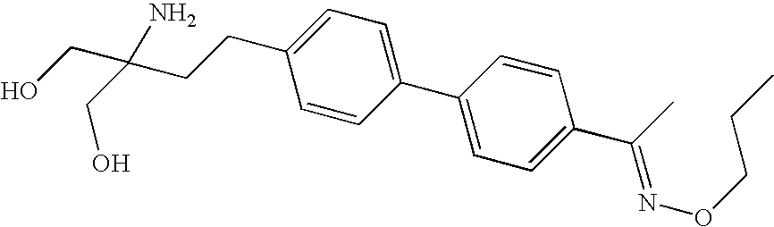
C1(C2=CC=C(C(=NOCCC)C)C=C2)=CC=C(CCC(CO)(CO)N)C=C1
